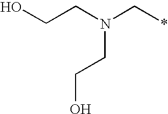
OCCN(C*)CCO
